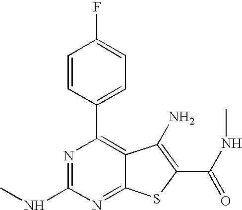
C1=CC(C2=C3C(=NC(NC)=N2)SC(C(NC)=O)=C3N)=CC=C1F
